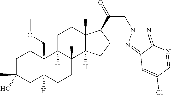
C1C(C)(O)CC2([H])C(COC)(C1)C1([H])C([H])(CC2)C2([H])C(C)(CC1)C(C(=O)CN1N=C3C(=N1)C=C(Cl)C=N3)CC2
